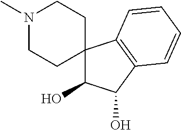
N1(C)CCC2(CC1)C(O)C(O)C1=C2C=CC=C1
